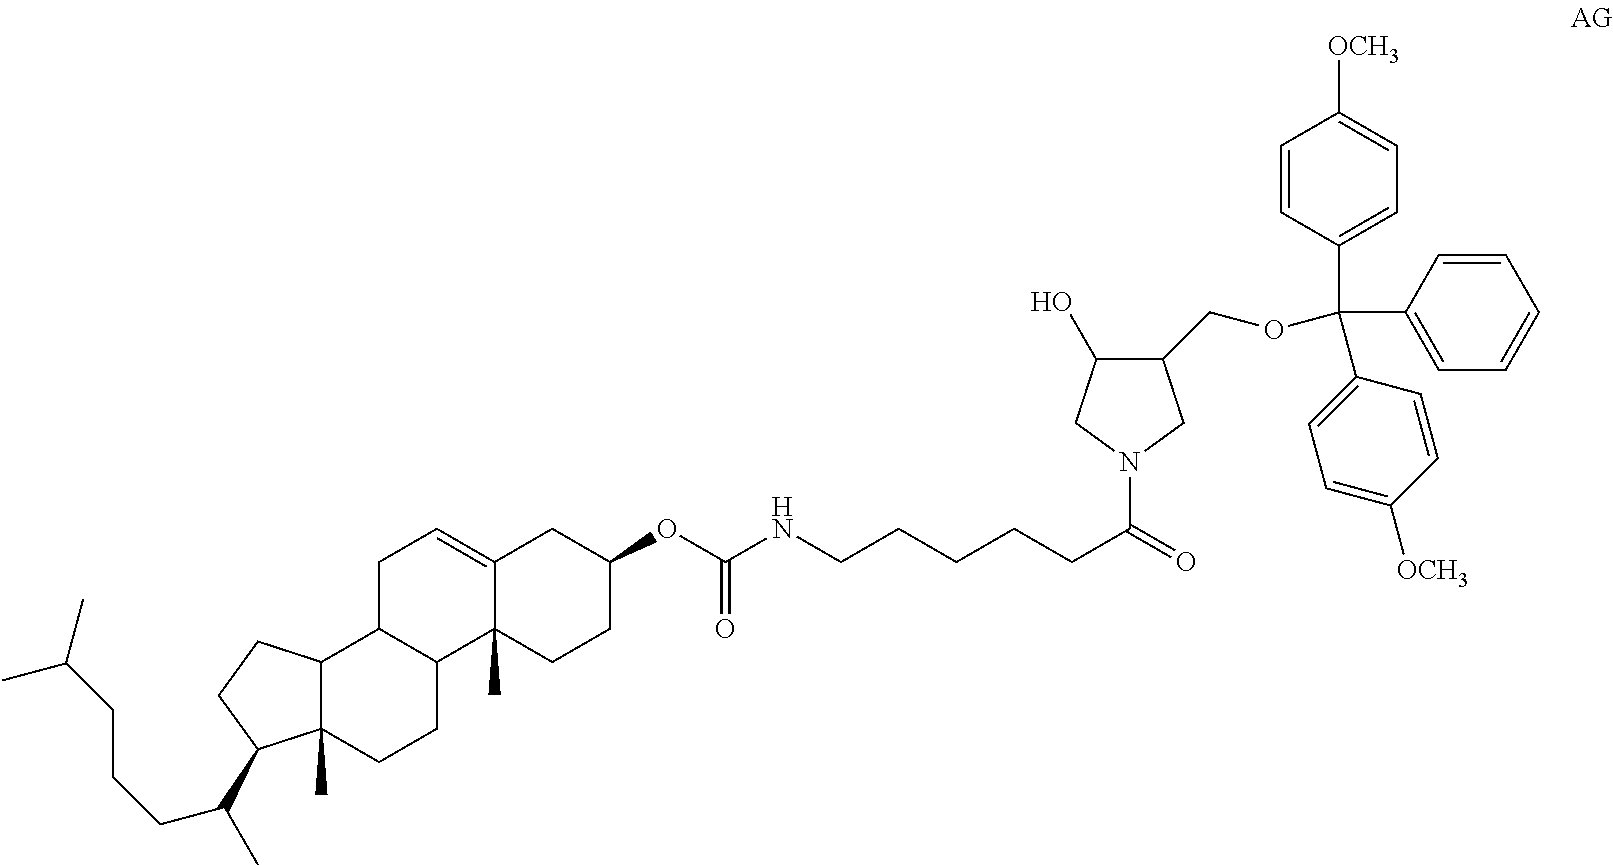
C1C2C(C3(C)C(=C1)CC(OC(NCCCCCC(=O)N1CC(O)C(COC(C4=CC=C([OCH3])C=C4)(C4=CC=C([OCH3])C=C4)C4=CC=CC=C4)C1)=O)CC3)CCC1(C)C2CCC1C(C)CCCC(C)C
